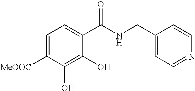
C1=C([MeOOC])C(O)=C(O)C(C(NCC2=CC=NC=C2)=O)=C1
